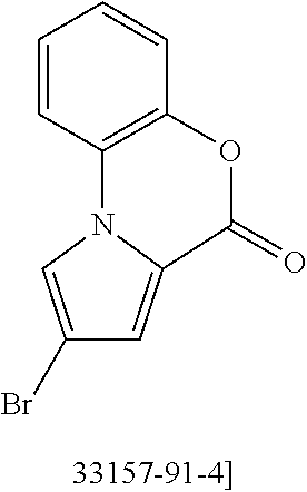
C1(Br)=CN2C(=C1)C(=O)OC1=C2C=CC=C1
